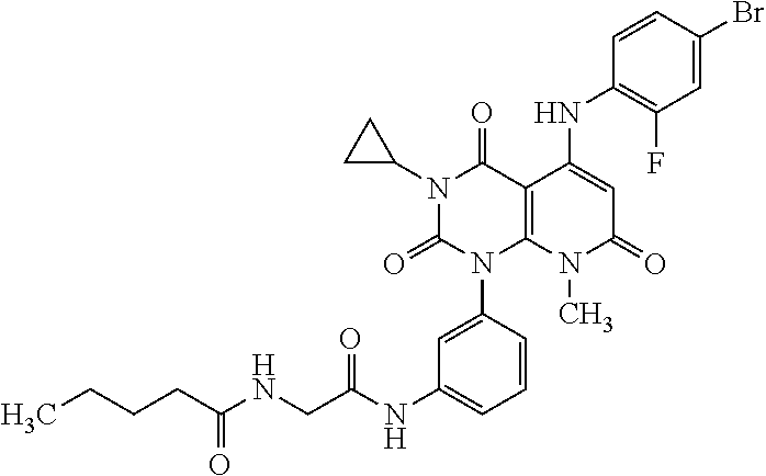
C1(NC2=CC(=O)N(C)C3=C2C(=O)N(C2CC2)C(=O)N3C2=CC(NC(CNC(CCCC)=O)=O)=CC=C2)=C(F)C=C(Br)C=C1
